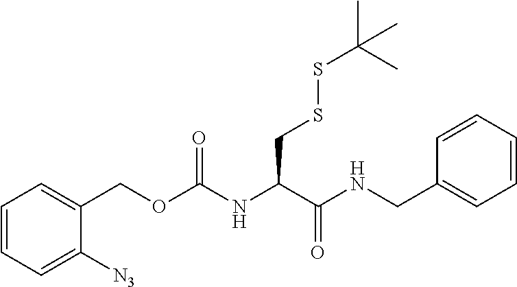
O(C(NC(C(NCC1=CC=CC=C1)=O)CSSC(C)(C)C)=O)CC1=CC=CC=C1[N3]
